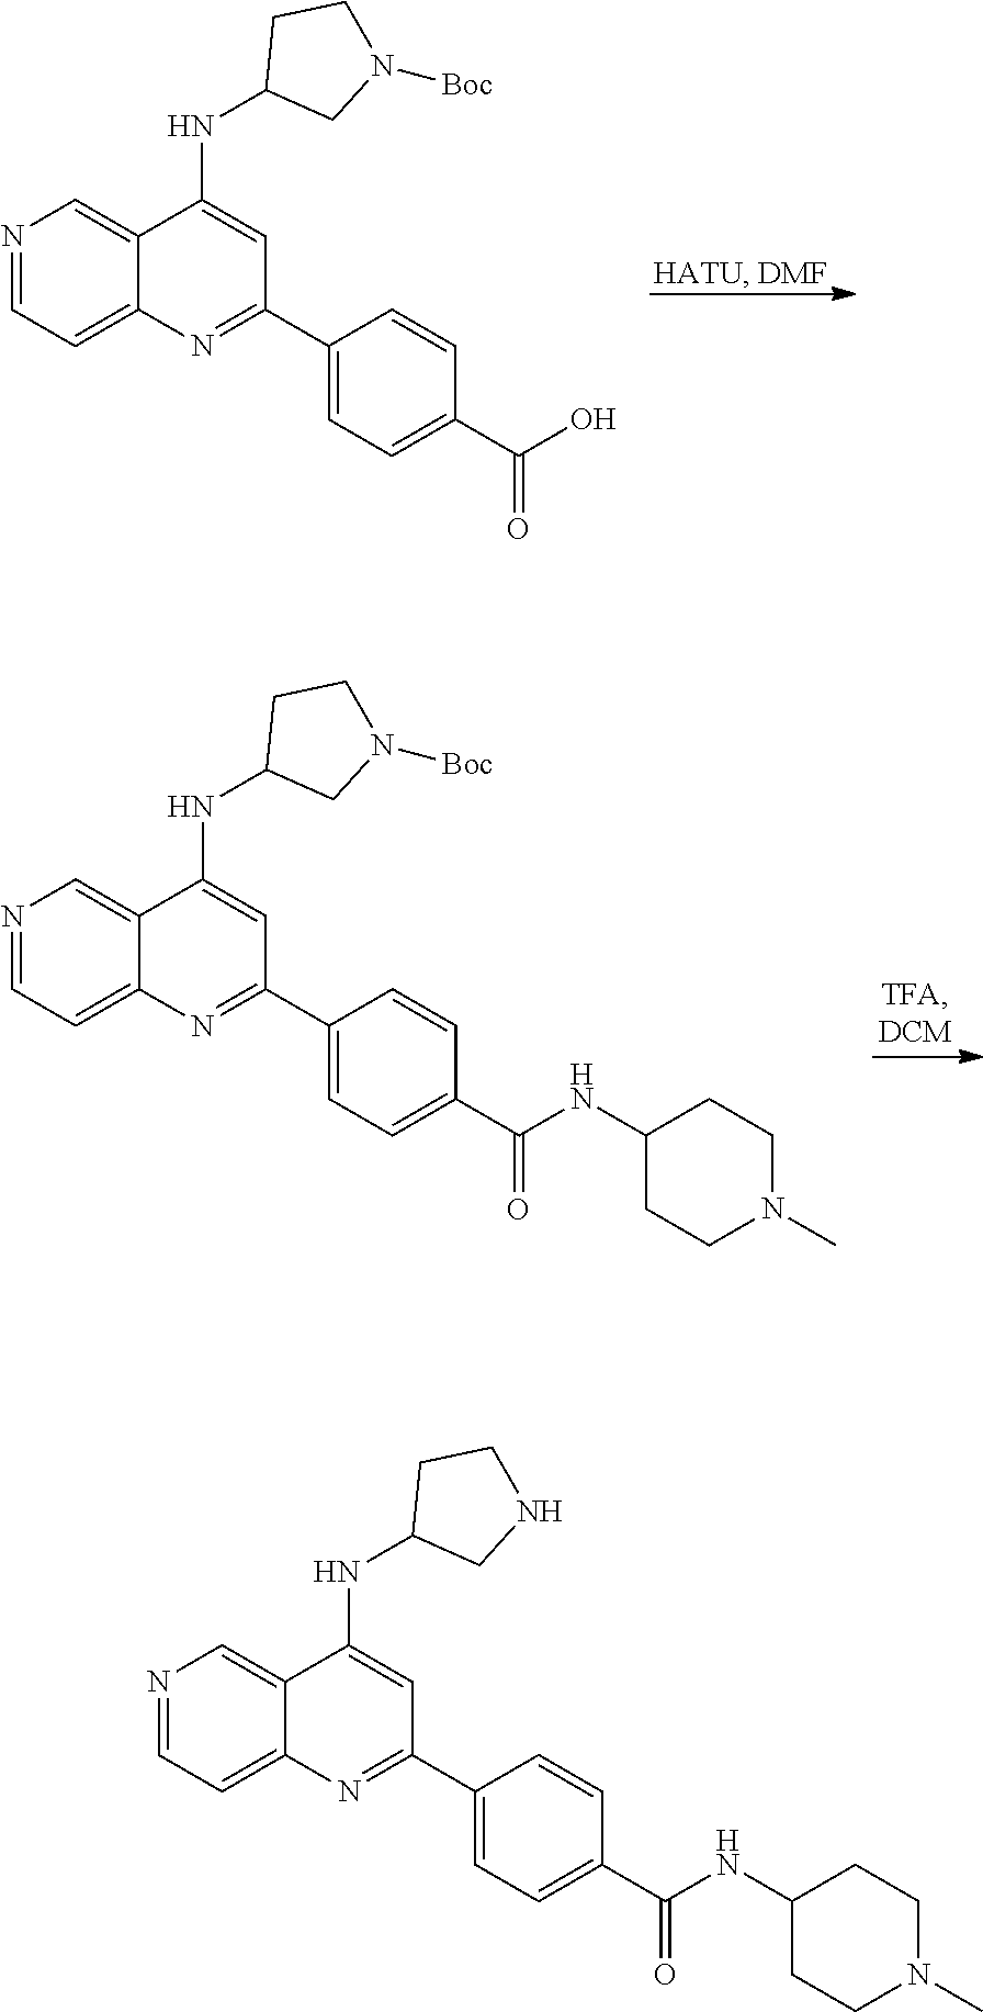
N1=CC=C2C(=C1)C(NC1CN([Boc])CC1)=CC(C1=CC=C(C(O)=O)C=C1)=N2.N1=CC=C2C(=C1)C(NC1CN([Boc])CC1)=CC(C1=CC=C(C(NC3CCN(C)CC3)=O)C=C1)=N2.N1=CC=C2C(=C1)C(NC1CNCC1)=CC(C1=CC=C(C(NC3CCN(C)CC3)=O)C=C1)=N2
